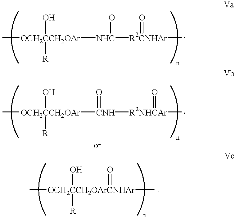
[OCH2CCH2OAr]([NHC]([R2CNHAr](=O)C)=O)(O)([R])C.[OCH2CCH2OAr]([CNH]([R2NHCAr](C)=O)=O)(O)([R])C.[OCH2CCH2OArCNHAr](O)([R])(=O)(C)C
